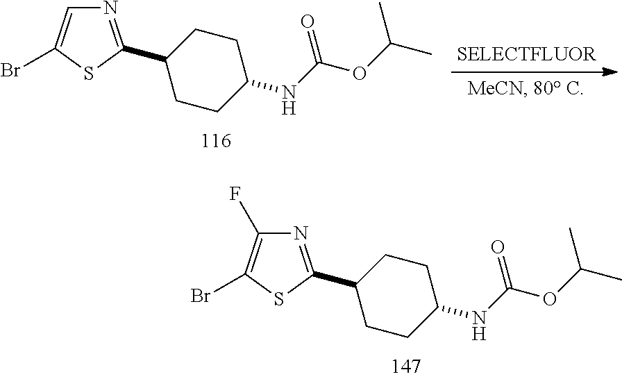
C1CC(C2=NC(F)=C(Br)S2)CCC1NC(OC(C)C)=O.C1CC(C2=NC=C(Br)S2)CCC1NC(OC(C)C)=O
